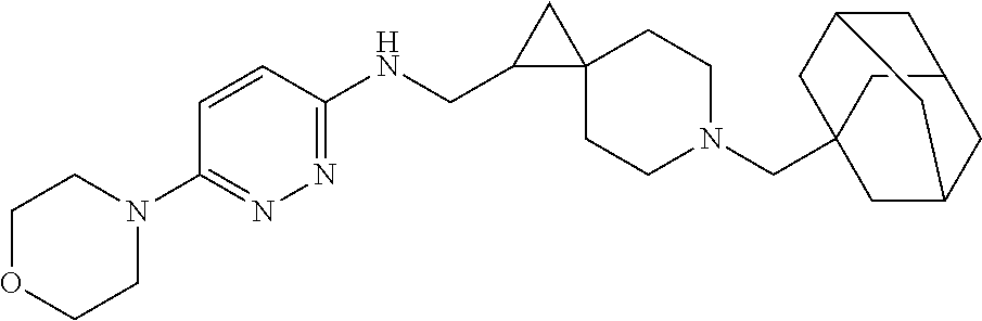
C1N(CC23CC4CC(C2)CC(C3)C4)CCC2(C1)C(CNC1=NN=C(N3CCOCC3)C=C1)C2
